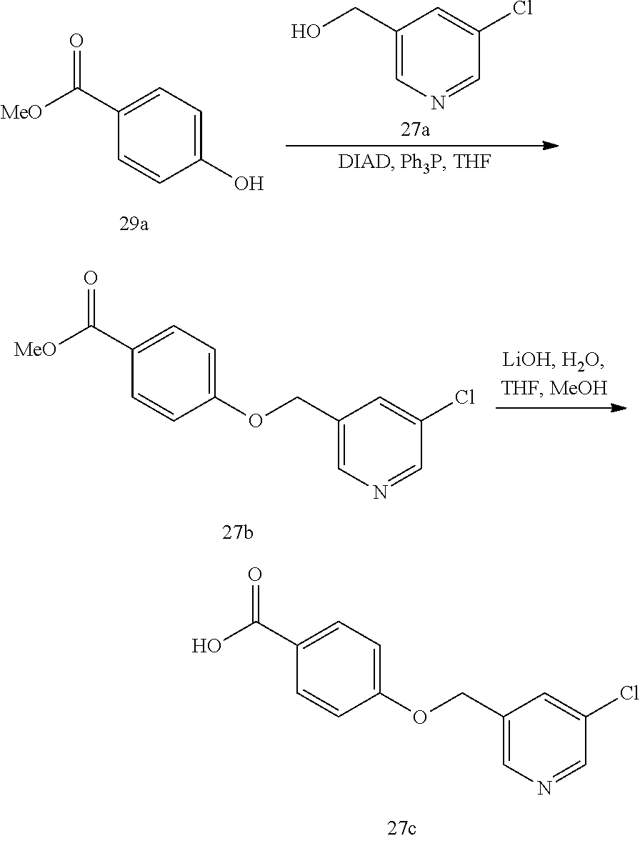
C1(O)=CC=C(C([MeO])=O)C=C1.C1(CO)=CN=CC(Cl)=C1.C1(OCC2=CN=CC(Cl)=C2)=CC=C(C([MeO])=O)C=C1.C1(OCC2=CN=CC(Cl)=C2)=CC=C(C(O)=O)C=C1
